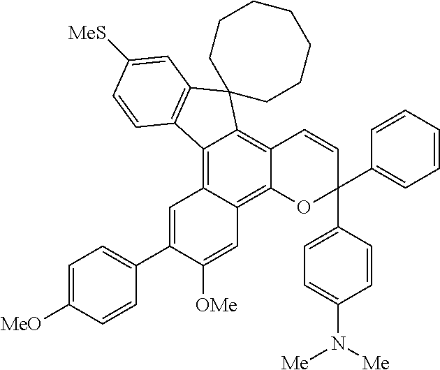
C12=C3C(=C4C(=C1C1(C5=C2C=CC([MeS])=C5)CCCCCCC1)C=CC(C1=CC=C(N([Me])[Me])C=C1)(C1=CC=CC=C1)O4)C=C([OMe])C(C1=CC=C([MeO])C=C1)=C3
